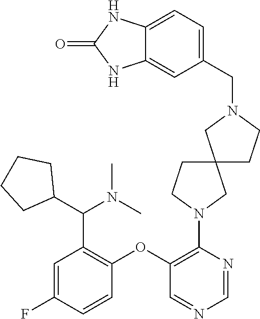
C1(OC2=C(N3CC4(CC3)CCN(CC3=CC=C5C(=C3)NC(=O)N5)C4)N=CN=C2)=C(C(C2CCCC2)N(C)C)C=C(F)C=C1
